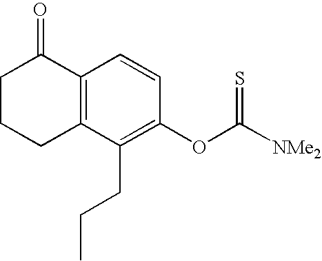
C12=C(C(CCC)=C(OC([NMe2])=S)C=C1)CCCC2=O
